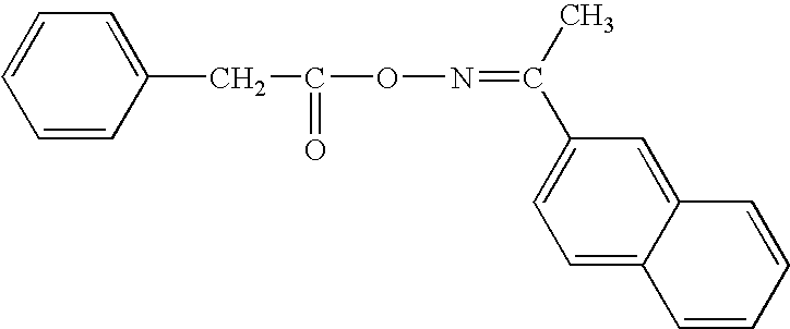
C1(CC(ON=C(C2=CC=C3C(=C2)C=CC=C3)C)=O)=CC=CC=C1
